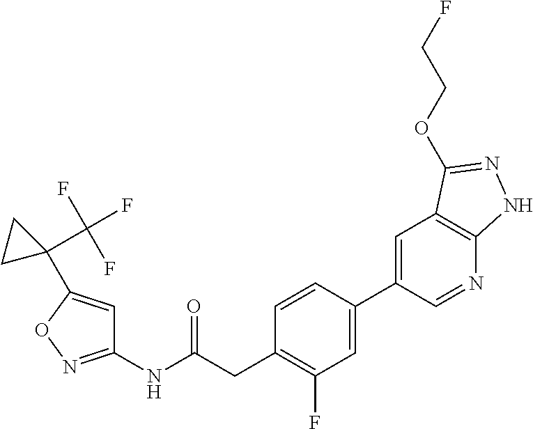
C1(NC(CC2=C(F)C=C(C3=CC4=C(N=C3)NN=C4OCCF)C=C2)=O)=NOC(C2(C(F)(F)F)CC2)=C1
